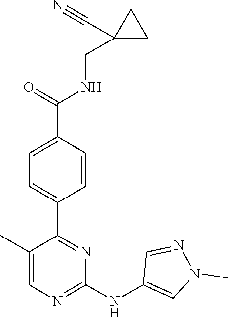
C1(C2=NC(NC3=CN(C)N=C3)=NC=C2C)=CC=C(C(NCC2(C#N)CC2)=O)C=C1
